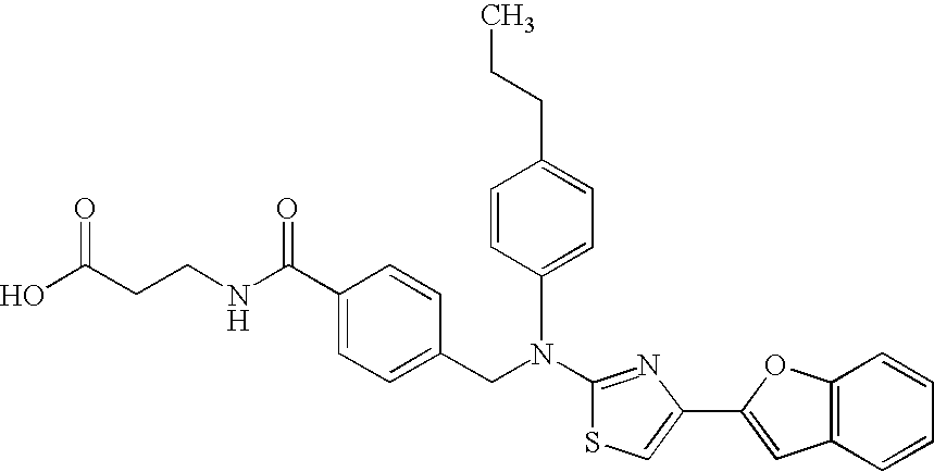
N(C1=NC(C2=CC3=C(O2)C=CC=C3)=CS1)(CC1=CC=C(C(NCCC(O)=O)=O)C=C1)C1=CC=C(CCC)C=C1
